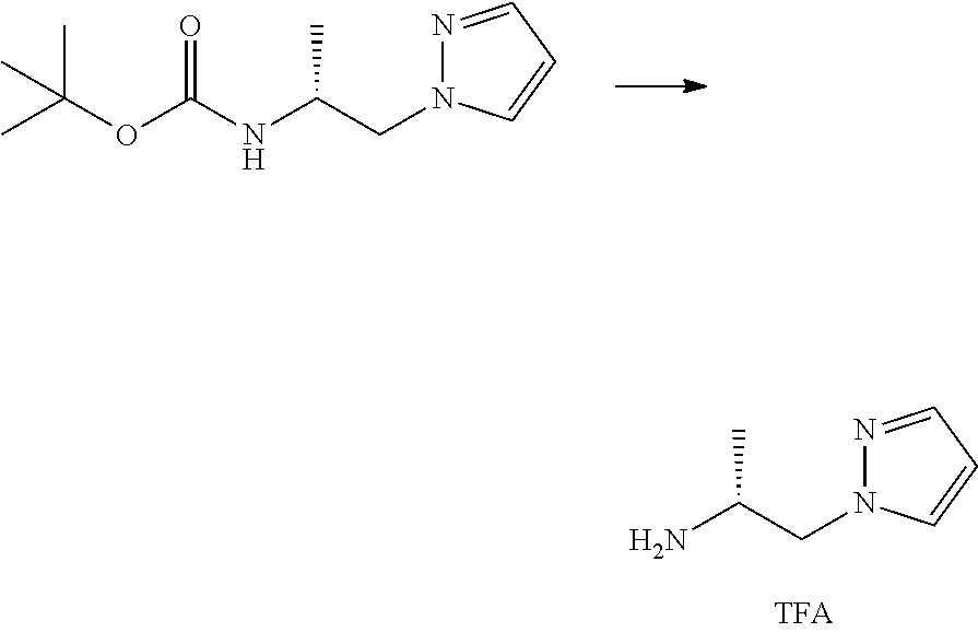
CC(CN1N=CC=C1)N.CC(CN1N=CC=C1)NC(OC(C)(C)C)=O
